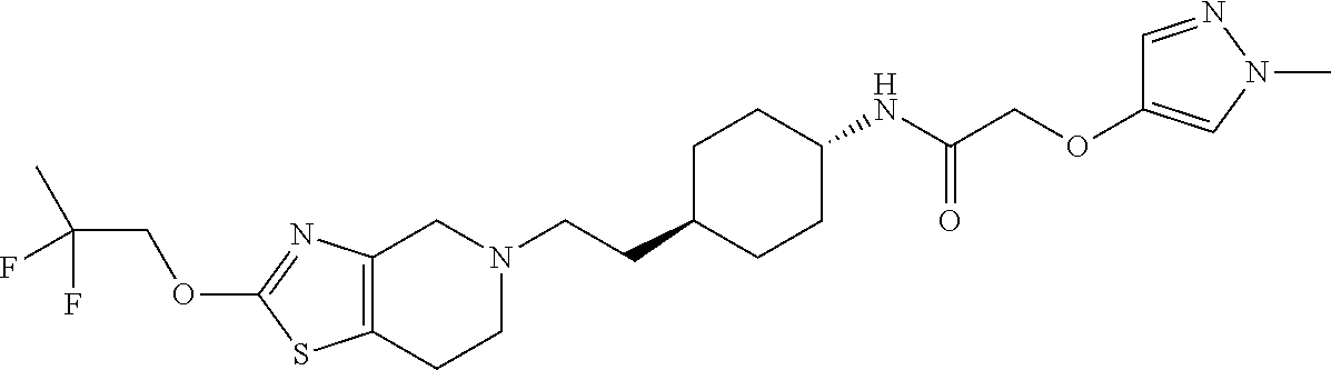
C12=C(CCN(CCC3CCC(NC(COC4=CN(C)N=C4)=O)CC3)C1)SC(OCC(C)(F)F)=N2
